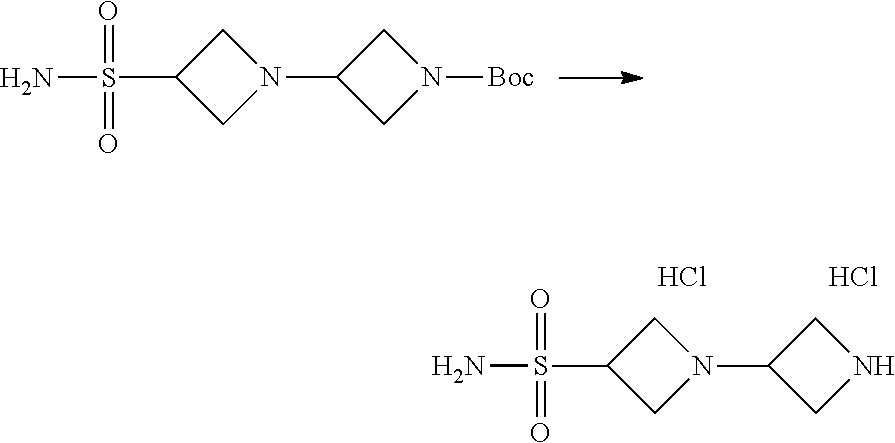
C1C(S(N)(=O)=O)CN1C1CN([Boc])C1.C1C(S(N)(=O)=O)CN1C1CNC1.Cl.Cl
